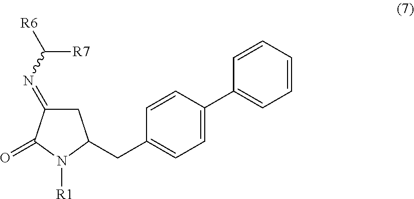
C1C(=NC([R7])[R6])C(=O)N([R1])C1CC1=CC=C(C2=CC=CC=C2)C=C1
